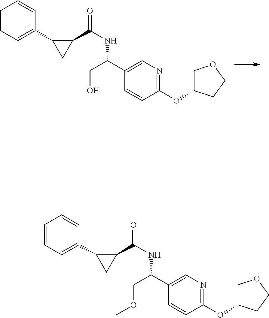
C1=CC=C(C2CC2C(=O)NC(C2=CN=C(OC3COCC3)C=C2)CO)C=C1.C1(C(COC)NC(C2C(C3=CC=CC=C3)C2)=O)=CN=C(OC2COCC2)C=C1
